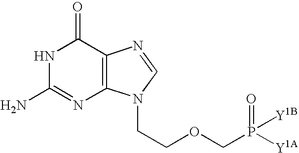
N1C(N)=NC2=C(C1=O)N=CN2CCOCP(=O)([Y1B])[Y1A]
